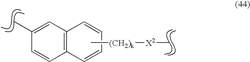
C[(CH2)k][X2]C.C1=CC2=C(C=C1C)C=CC=C2
